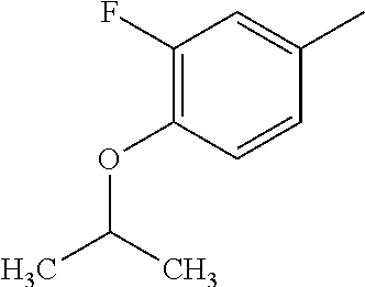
C1(F)=C(OC(C)C)C=CC(C)=C1
